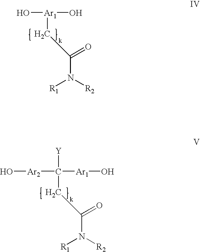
C(CC(N([R2])[R1])=O)([Ar2]O)([Ar1]O)[Y].[Ar1](CC(N([R2])[R1])=O)(O)O
